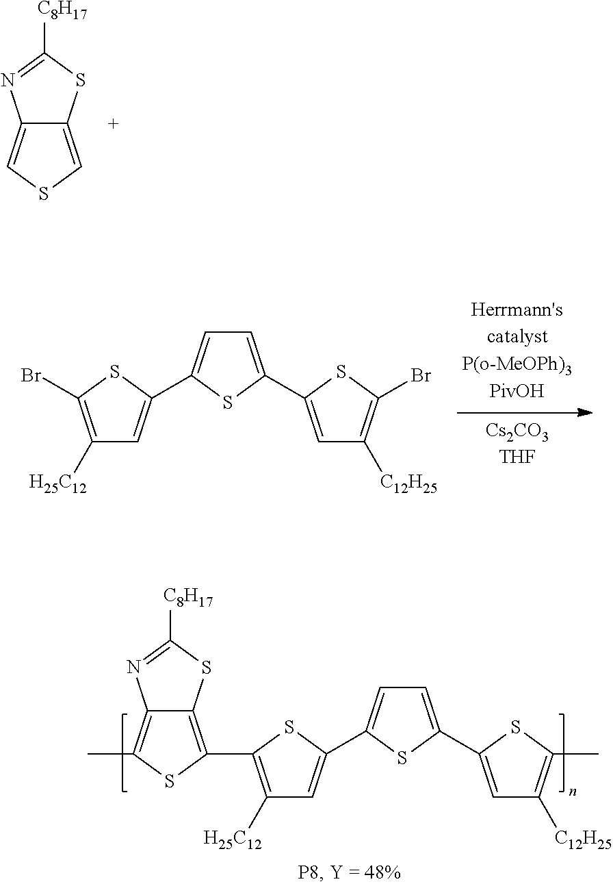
C12=CSC=C1SC([C8H17])=N2.C1([H25C12])=C(Br)SC(C2=CC=C(C3=CC([C12H25])=C(Br)S3)S2)=C1.C1([H25C12])=C(C2=C3C(=C(C)S2)N=C([C8H17])S3)SC(C2=CC=C(C3=CC([C12H25])=C(C)S3)S2)=C1
